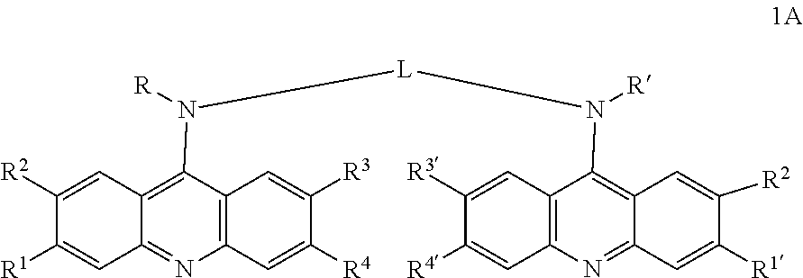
C12=C(C=C([R4])C([R3])=C1)N=C1C(=C2N([L]N(C2=C3C(=NC4=C2C=C([R3])C([R4])=C4)C=C([R1])C([R2])=C3)[R])[R])C=C([R2])C([R1])=C1
